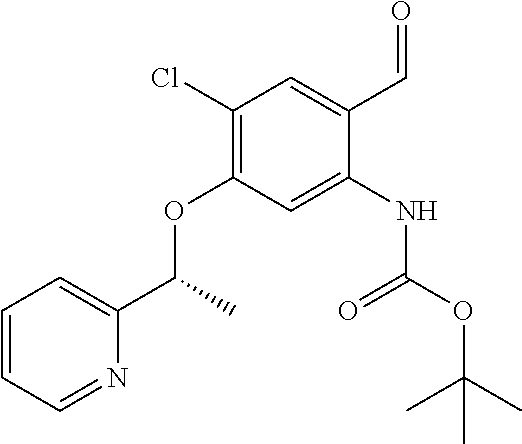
C1(Cl)=C(OC(C2=CC=CC=N2)C)C=C(NC(OC(C)(C)C)=O)C(C=O)=C1
